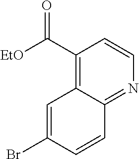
C(C1=C2C(=NC=C1)C=CC(Br)=C2)(=O)[EtO]
